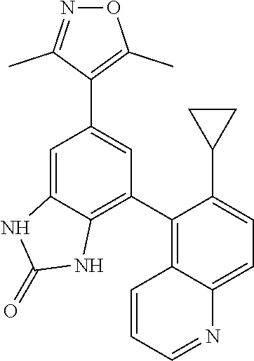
C1(C2=C3C(=CC=C2C2CC2)N=CC=C3)=C2C(=CC(C3=C(C)ON=C3C)=C1)NC(=O)N2
